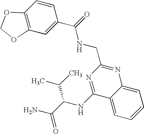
C1=C2C(=CC=C1)C(NC(C(C)C)C(N)=O)=NC(CNC(=O)C1=CC3=C(C=C1)OCO3)=N2
